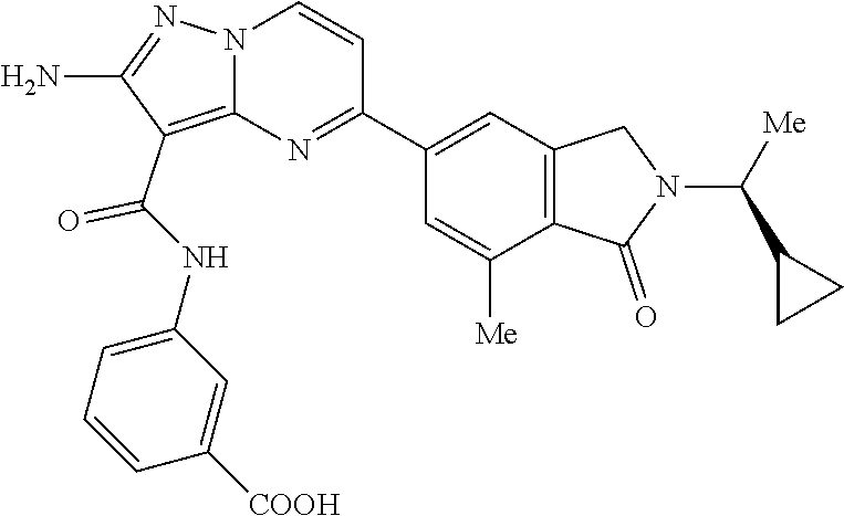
C1(N)=NN2C(=C1C(NC1=CC=CC([COOH])=C1)=O)N=C(C1=CC3=C(C([Me])=C1)C(=O)N(C(C1CC1)[Me])C3)C=C2
